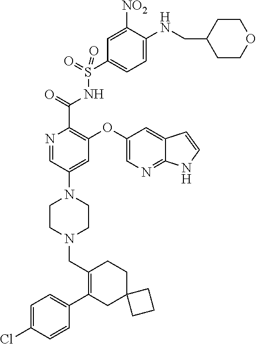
C1=C(Cl)C=CC(C2=C(CN3CCN(C4=CC(OC5=CN=C6C(=C5)C=CN6)=C(C(=O)NS(C5=CC=C(NCC6CCOCC6)C([NO2])=C5)(=O)=O)N=C4)CC3)CCC3(C2)CCC3)=C1
